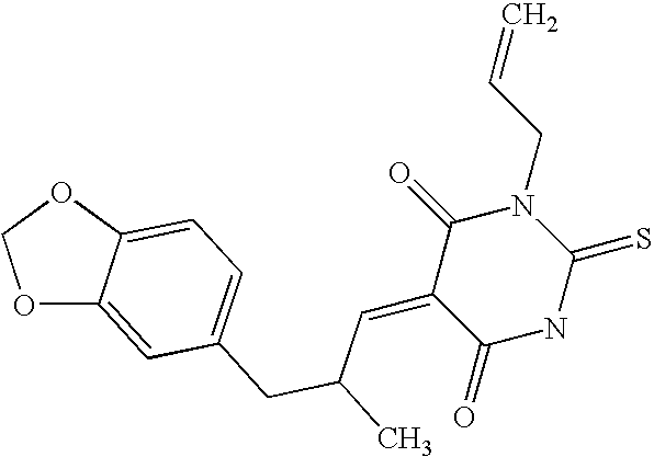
O1C2=CC(CC(C=C3C(=O)NC(=S)N(CC=C)C3=O)C)=CC=C2OC1
